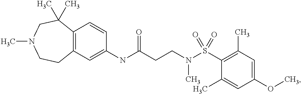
C1=C(NC(CCN(S(C2=C(C)C=C(OC)C=C2C)(=O)=O)C)=O)C=CC2=C1CCN(C)CC2(C)C
